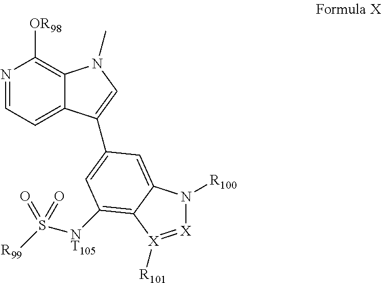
N1=CC=C2C(=C1[OR98])N(C)C=C2C1=CC([NT105]S([R99])(=O)=O)=C2C(=C1)N([R100])[X]=[X]2[R101]
